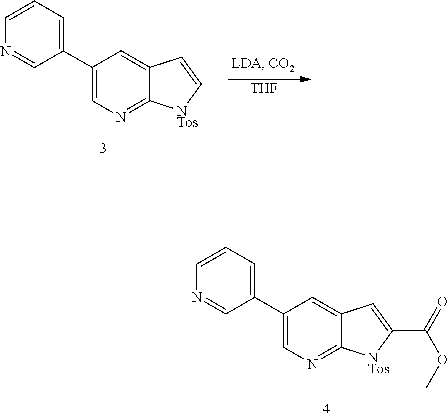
N1=CC(C2=CN=C3C(=C2)C=C[NTos]3)=CC=C1.[THF].C1=C(C(OC)=O)[NTos]C2=NC=C(C3=CC=CN=C3)C=C12
